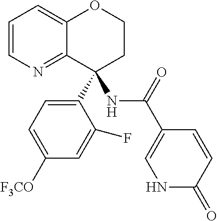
C1=CN=C2C(=C1)OCCC2(C1=CC=C([F3CO])C=C1F)NC(C1=CNC(=O)C=C1)=O
